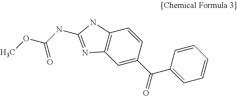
C1=C(C(C2=CC=CC=C2)=O)C=CC2=C1N=C(NC(OC)=O)N2
